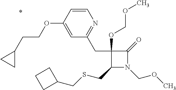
C1(CC2=NC=CC(OCCC3CC3)=C2)(OCOC)C(CSCC2CCC2)N(COC)C1=O
